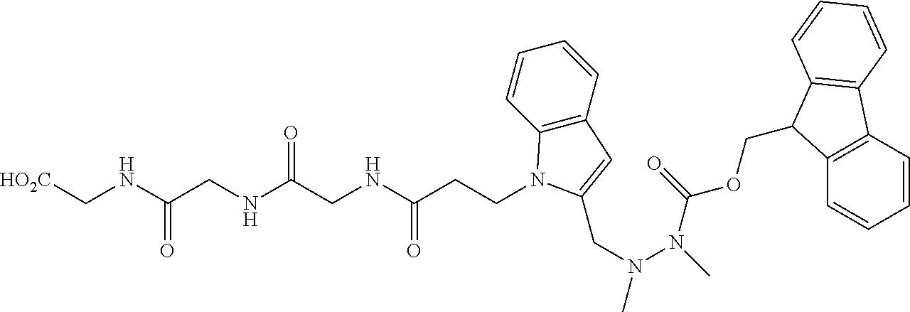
[HO2C]CNC(CNC(CNC(CCN1C2=C(C=CC=C2)C=C1CN(N(C(OCC1C2=C(C=CC=C2)C2=C1C=CC=C2)=O)C)C)=O)=O)=O
